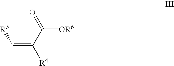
C(=C(C([OR6])=O)[R4])[R5]
